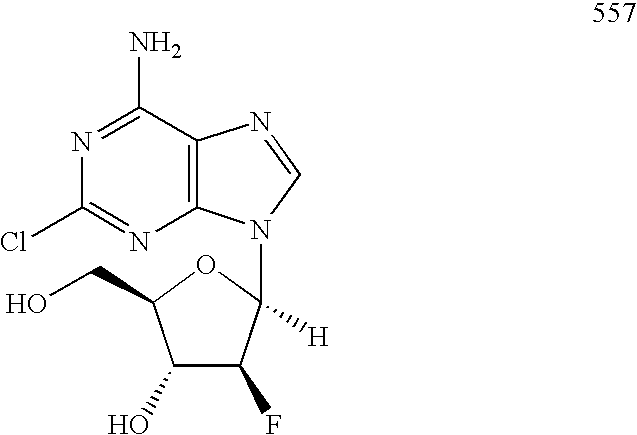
N1=C(N)C2=C(N=C1Cl)N(C1([H])C(F)C(O)C(CO)O1)C=N2
